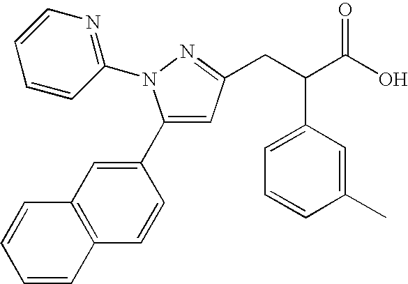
C1(C2=CC(CC(C(O)=O)C3=CC=CC(C)=C3)=NN2C2=NC=CC=C2)=CC2=C(C=C1)C=CC=C2
